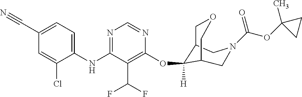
C1(NC2=NC=NC(OC3([H])C4COCC3CN(C(OC3(C)CC3)=O)C4)=C2C(F)F)=CC=C(C#N)C=C1Cl
